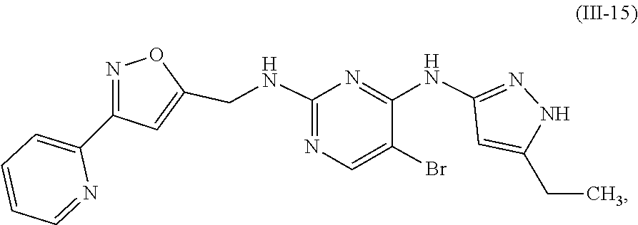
N1C(CC)=CC(NC2=NC(NCC3=CC(C4=CC=CC=N4)=NO3)=NC=C2Br)=N1
